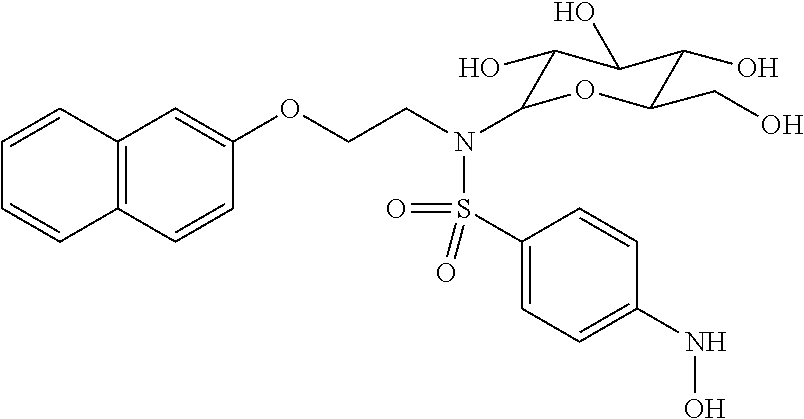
C1=CC2=C(C=C1)C=CC(OCCN(S(=O)(=O)C1=CC=C(NO)C=C1)C1C(O)C(O)C(O)C(CO)O1)=C2
